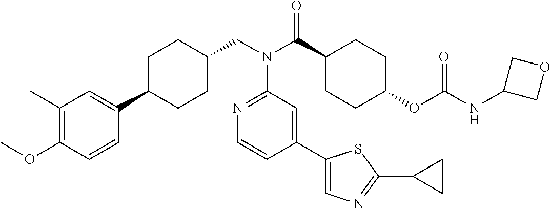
C1(C)=C(OC)C=CC(C2CCC(CN(C3=NC=CC(C4=CN=C(C5CC5)S4)=C3)C(=O)C3CCC(OC(=O)NC4COC4)CC3)CC2)=C1
